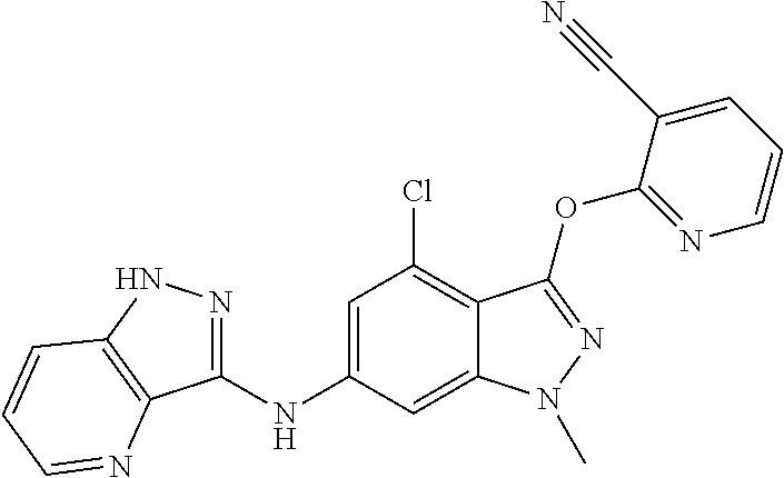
C1(NC2=CC(Cl)=C3C(=C2)N(C)N=C3OC2=NC=CC=C2C#N)=NNC2=C1N=CC=C2
